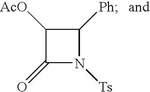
C1([AcO])C(=O)N([Ts])C1[Ph]
